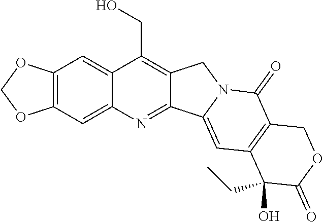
O1COC2=C1C=C1C(CO)=C3C(=NC1=C2)C1=CC2=C(C(=O)N1C3)COC(=O)C2(CC)O
